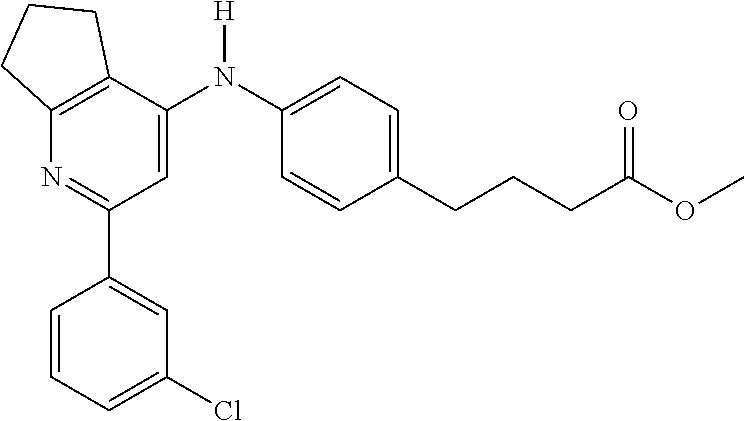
C1(C2=CC(Cl)=CC=C2)=NC2=C(C(N(C3=CC=C(CCCC(OC)=O)C=C3)[H])=C1)CCC2
